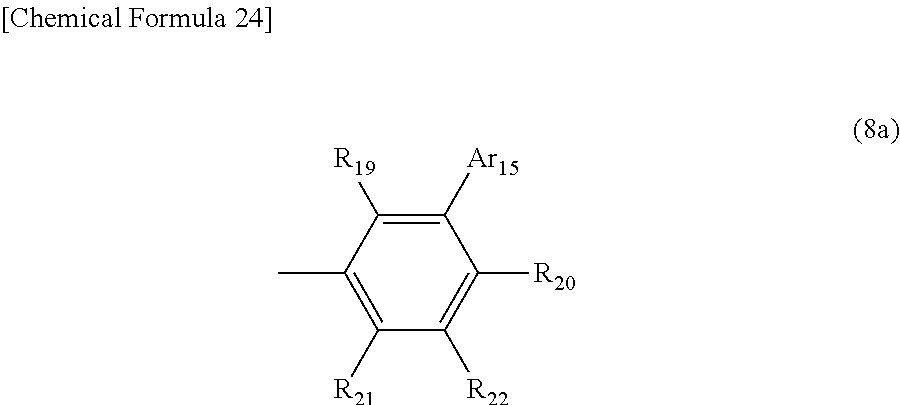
C1([Ar15])=C([R19])C(C)=C([R21])C([R22])=C1[R20]
